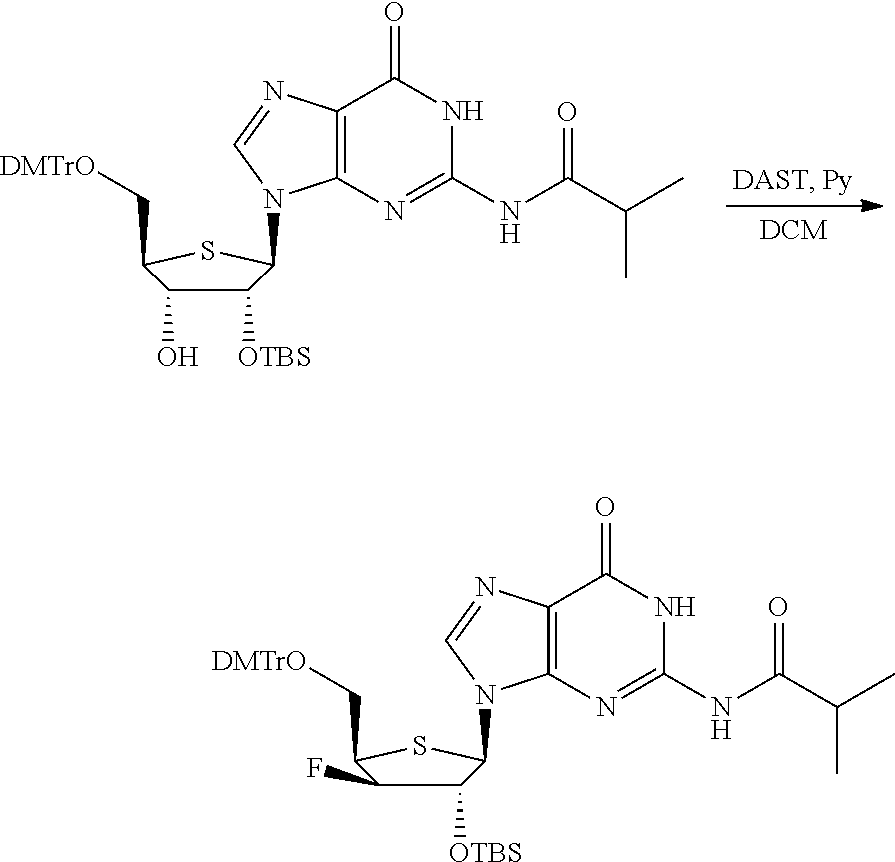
C12=C(N=CN1C1C([OTBS])C(O)C(C[DMTrO])S1)C(=O)NC(NC(C(C)C)=O)=N2.C12=C(N=CN1C1C([OTBS])C(F)C(C[DMTrO])S1)C(=O)NC(NC(C(C)C)=O)=N2
